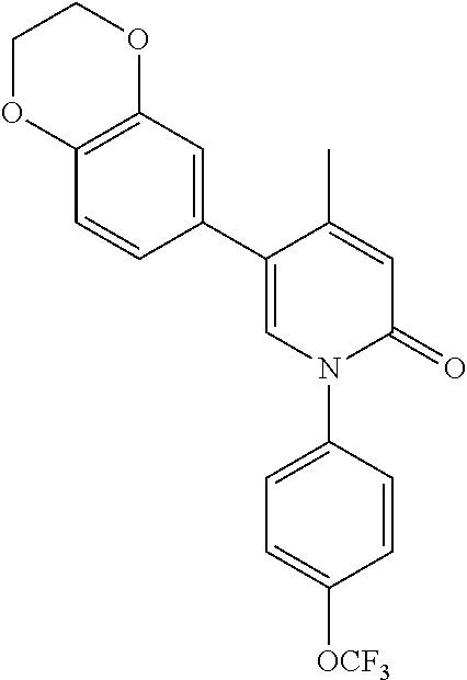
C1=C(C)C(C2=CC3=C(C=C2)OCCO3)=CN(C2=CC=C([OCF3])C=C2)C1=O
